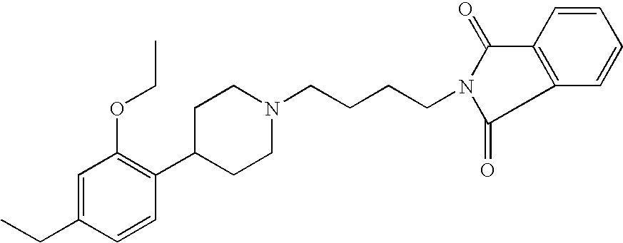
CCC1=CC(OCC)=C(C2CCN(CCCCN3C(=O)C4=C(C3=O)C=CC=C4)CC2)C=C1
